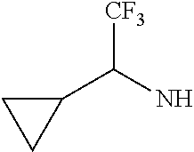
C1(C(N)[CF3])CC1
